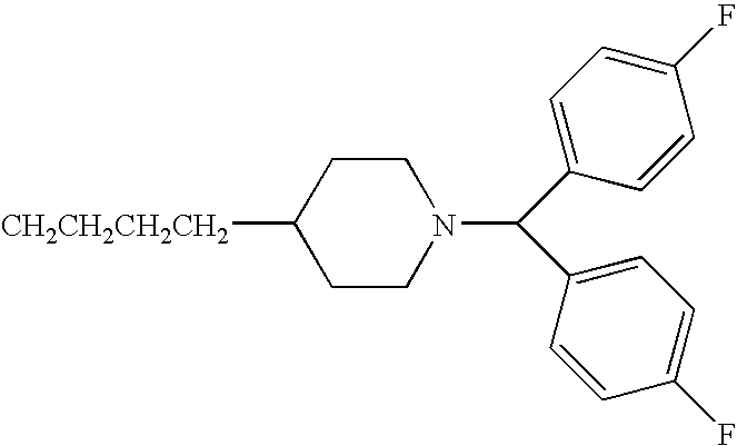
C1CC([CH2CH2CH2CH2])CCN1C(C1=CC=C(F)C=C1)C1=CC=C(F)C=C1
